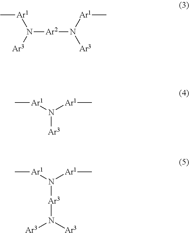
C[Ar1]N([Ar3])[Ar2]N([Ar3])[Ar1]C.C[Ar1]N([Ar1]C)[Ar3].C[Ar1]N([Ar1]C)[Ar3]N([Ar3])[Ar3]
